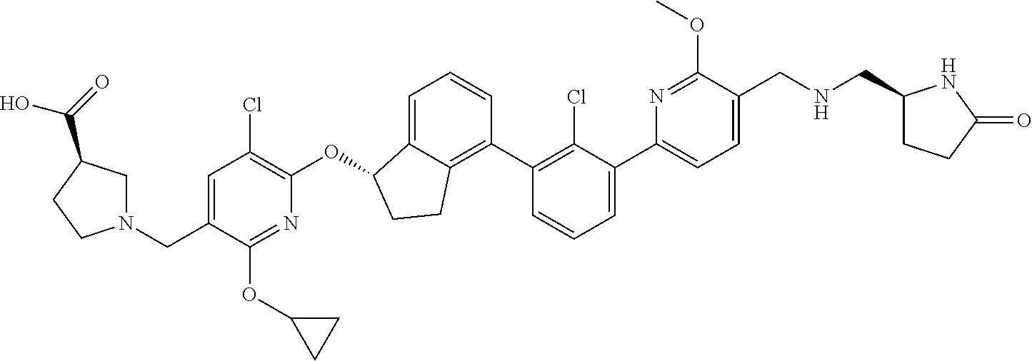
C(C1=CC(Cl)=C(OC2C3=CC=CC(C4=C(Cl)C(C5=CC=C(CNCC6CCC(=O)N6)C(OC)=N5)=CC=C4)=C3CC2)N=C1OC1CC1)N1CC(C(=O)O)CC1
